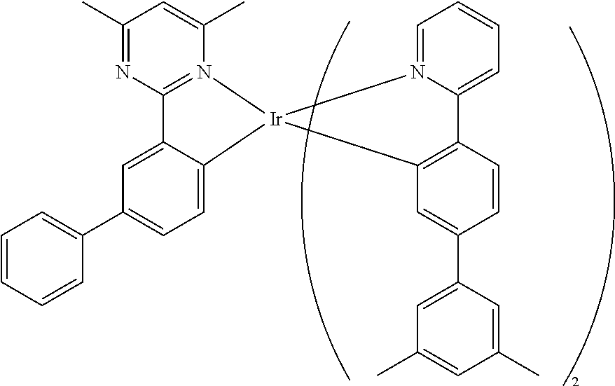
C12=N(C(C)=CC(C)=N1)[Ir]1(C3=CC=C(C4=CC=CC=C4)C=C23)C2=C(C3=CC=CC=N31)C=CC(C1=CC(C)=CC(C)=C1)=C2
